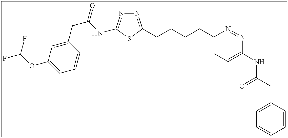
N1=C(CCCCC2=CC=C(NC(CC3=CC=CC=C3)=O)N=N2)SC(NC(CC2=CC(OC(F)F)=CC=C2)=O)=N1
